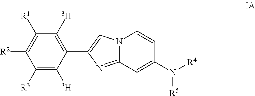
C1([R3])=C([T])C(C2=CN3C(=N2)C=C(N([R4])[R5])C=C3)=C([T])C([R1])=C1[R2]
